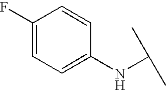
C1(F)=CC=C(NC(C)C)C=C1
